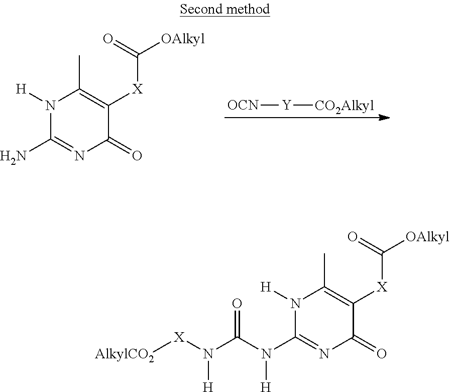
N1([H])C(N)=NC(=O)C([X]C(=O)[OAlkyl])=C1C.[OCN][Y][CO2Alkyl].[AlkylCO2][X]N(C(N(C1=NC(=O)C([X]C([OAlkyl])=O)=C(C)N1[H])[H])=O)[H]
